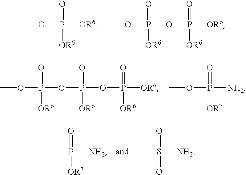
COP([OR6])(=O)[OR6].COP(OP([OR6])(=O)[OR6])(=O)[OR6].COP(OP(OP([OR6])([OR6])=O)(=O)[OR6])(=O)[OR6].COP([NH2])(=O)[OR7].CP([NH2])(=O)[OR7].CS([NH2])(=O)=O
